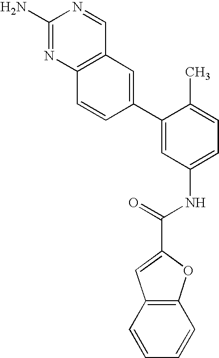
C1(N)=NC2=C(C=N1)C=C(C1=CC(NC(=O)C3=CC4=C(O3)C=CC=C4)=CC=C1C)C=C2
